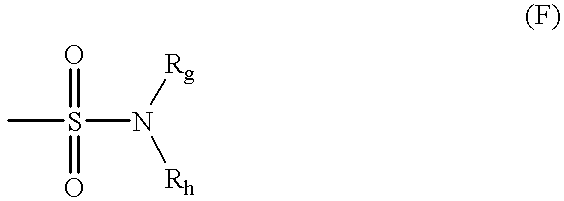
CS(N([Rg])[Rh])(=O)=O
